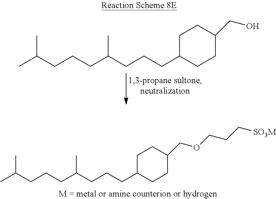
CC(C)CCCC(C)CCCC1CCC(CO)CC1.CC(C)CCCC(C)CCCC1CCC(COCCC[SO3M])CC1
